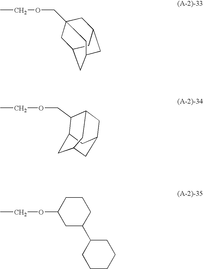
CCOCC12CC3CC(CC(C1)C3)C2.C1(COCC)C2CC3CC(CC1C3)C2.C1(OCC)CC(C2CCCCC2)CCC1
